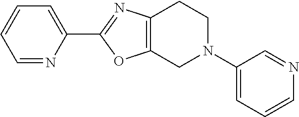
C1=NC(C2=NC3=C(O2)CN(C2=CC=CN=C2)CC3)=CC=C1
